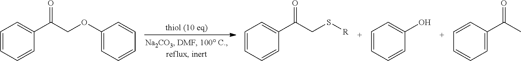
C1=CC=CC(C(COC2=CC=CC=C2)=O)=C1.C1=CC=CC(C(CS[R])=O)=C1.C1=CC=CC(O)=C1.C1=CC(C(C)=O)=CC=C1
